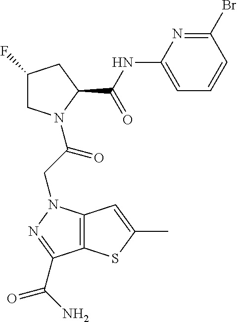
C1C(F)CC(C(NC2=CC=CC(Br)=N2)=O)N1C(CN1C2=C(C(C(N)=O)=N1)SC(C)=C2)=O
